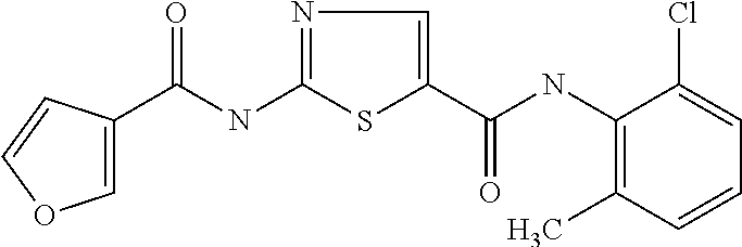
C(NC1=NC=C(C(=O)NC2=C(C)C=CC=C2Cl)S1)(=O)C1=COC=C1
